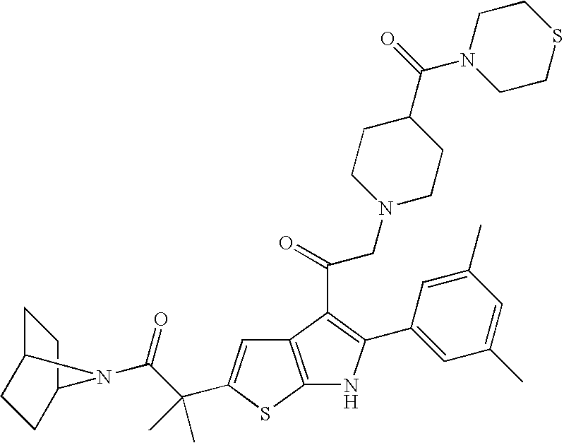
C12=C(SC(C(C(=O)N3C4CCC3CC4)(C)C)=C1)NC(C1=CC(C)=CC(C)=C1)=C2C(=O)CN1CCC(C(N2CCSCC2)=O)CC1
